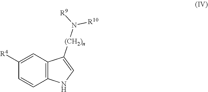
C12=C(C=C([R4])C=C1)C([(CH2)n]N([R9])[R10])=CN2
